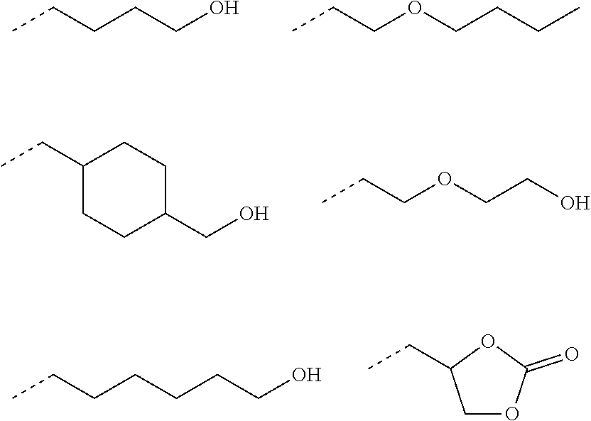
CCCCCO.CCCOCCCC.CCC1CCC(CO)CC1.CCCOCCO.CCCCCCCO.C1OC(=O)OC1CC
